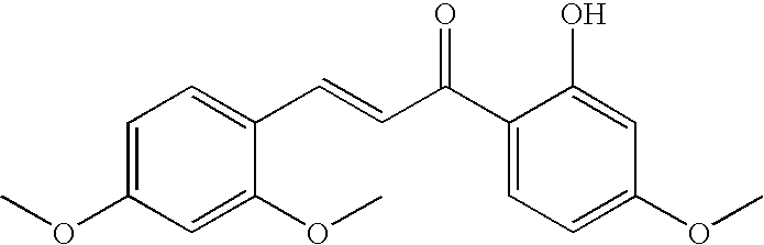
C1=C(OC)C=C(OC)C(C=CC(C2=CC=C(OC)C=C2O)=O)=C1
